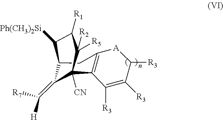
C12C(=C([R7])[H])C([CN])(C([R2])([R5])C([R1])C1[Ph(CH3)2Si])C1=C(C2)[A]C([R3])CC([R3])=C1[R3]
